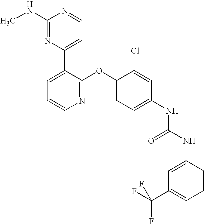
C1(NC)=NC(C2=CC=CN=C2OC2=CC=C(NC(NC3=CC(C(F)(F)F)=CC=C3)=O)C=C2Cl)=CC=N1
